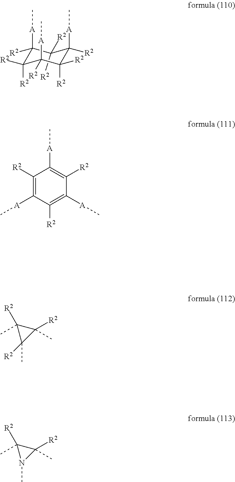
[R2]C1([R2])C([R2])([A]C)C([R2])([R2])C([A]C)([R2])C([R2])([R2])C1([A]C)[R2].C1([R2])=C([A]C)C([R2])=C([A]C)C([R2])=C1[A]C.C1([R2])(C)C([R2])(C)C1([R2])C.C1([R2])(C)C([R2])(C)N1C
